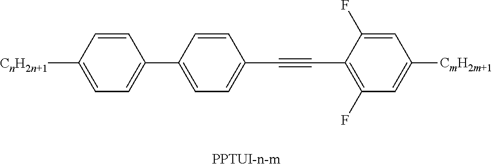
C1=C([CnH2n+1])C=CC(C2=CC=C(C#CC3=C(F)C=C([CmH2m+1])C=C3F)C=C2)=C1
